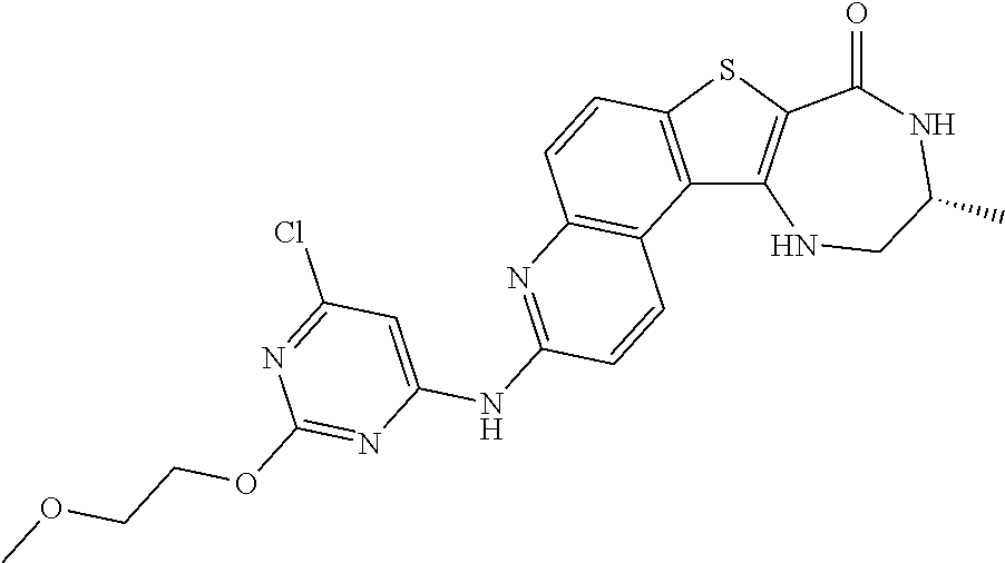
C12=C(SC3=C1NCC(C)NC3=O)C=CC1=C2C=CC(NC2=CC(Cl)=NC(OCCOC)=N2)=N1
